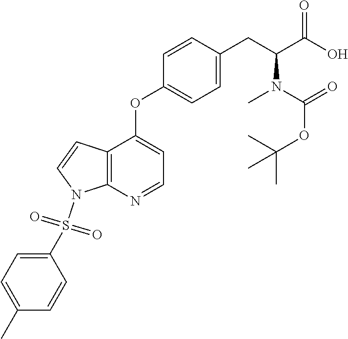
C12=C(N=CC=C1OC1=CC=C(CC(C(O)=O)N(C)C(OC(C)(C)C)=O)C=C1)N(S(=O)(=O)C1=CC=C(C)C=C1)C=C2
